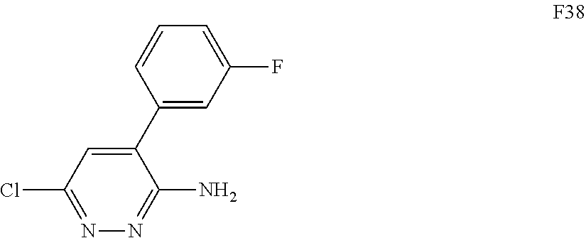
C1=C(C2=CC(F)=CC=C2)C(N)=NN=C1Cl
